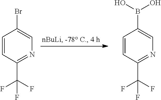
C1=CC(C(F)(F)F)=NC=C1Br.C1=CC(C(F)(F)F)=NC=C1B(O)O
